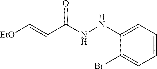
C1=CC=C(NNC(C=C[EtO])=O)C(Br)=C1
